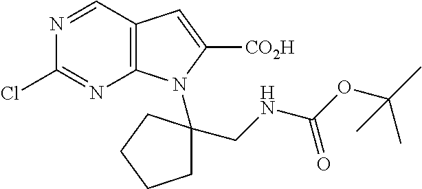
C12=C(N=C(Cl)N=C1)N(C1(CNC(=O)OC(C)(C)C)CCCC1)C([CO2H])=C2
